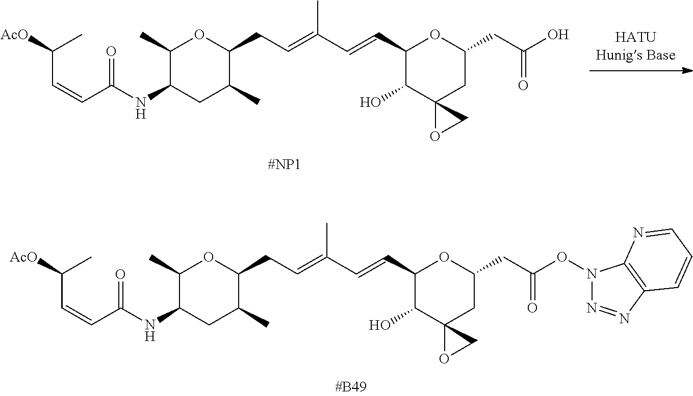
C1(C)C(NC(C=CC([AcO])C)=O)CC(C)C(CC=C(C=CC2C(O)C3(CC(CC(=O)O)O2)OC3)C)O1.C1(C)C(NC(C=CC([AcO])C)=O)CC(C)C(CC=C(C=CC2C(O)C3(CC(CC(=O)ON4N=NC5=C4N=CC=C5)O2)OC3)C)O1
